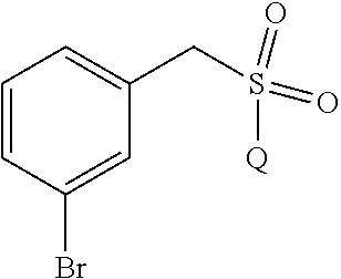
C(S(=O)(=O)[Q])C1=CC=CC(Br)=C1
